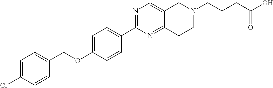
C1=C(Cl)C=CC(COC2=CC=C(C3=NC=C4C(=N3)CCN(CCCC(=O)O)C4)C=C2)=C1
